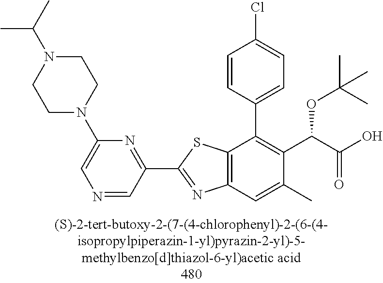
C12=C(C=C(C)C(C(C(O)=O)OC(C)(C)C)=C1C1=CC=C(Cl)C=C1)N=C(C1=NC(N3CCN(C(C)C)CC3)=CN=C1)S2
